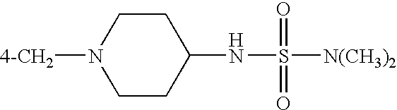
C1CN([4-CH2])CCC1NS(=O)(=O)[N(CH3)2]
